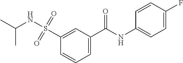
C1=C(C(NC2=CC=C(F)C=C2)=O)C=C(S(=O)(=O)NC(C)C)C=C1
